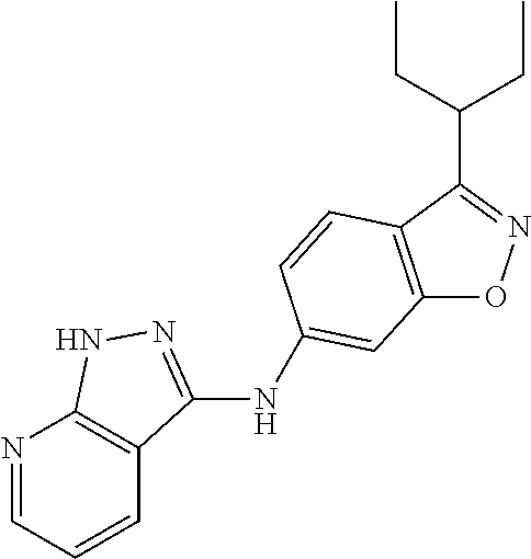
C12=C(C(C(CC)CC)=NO1)C=CC(NC1=NNC3=C1C=CC=N3)=C2
